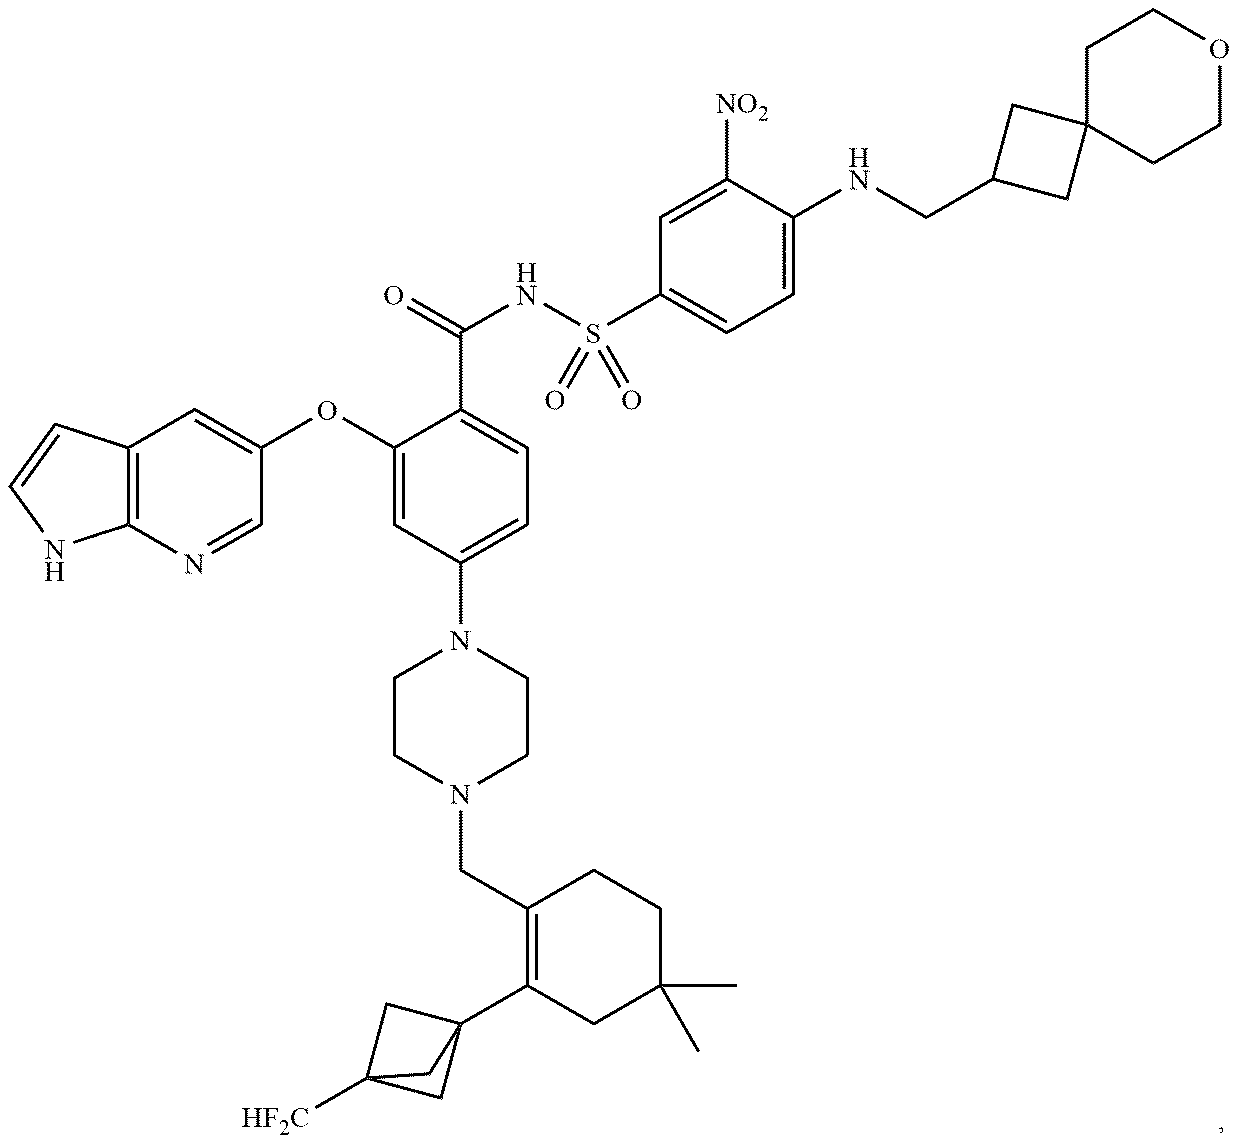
C12=C(N=CC(OC3=CC(N4CCN(CC5=C(C67CC([HF2C])(C6)C7)CC(C)(C)CC5)CC4)=CC=C3C(=O)NS(C3=CC=C(NCC4CC5(C4)CCOCC5)C([NO2])=C3)(=O)=O)=C1)NC=C2
